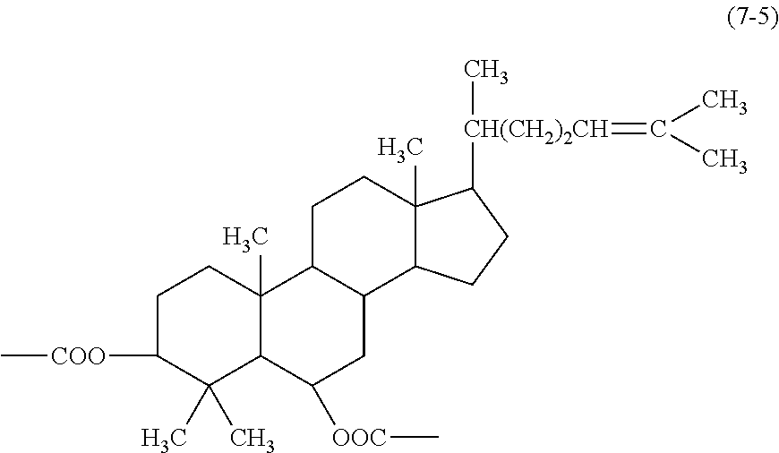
C1C([COO]C)C(C)(C)C2C(C)(C1)C1C(CC2[OOC]C)C2C(C)(CC1)C([CH(CH2)2CH](C)=C(C)C)CC2
